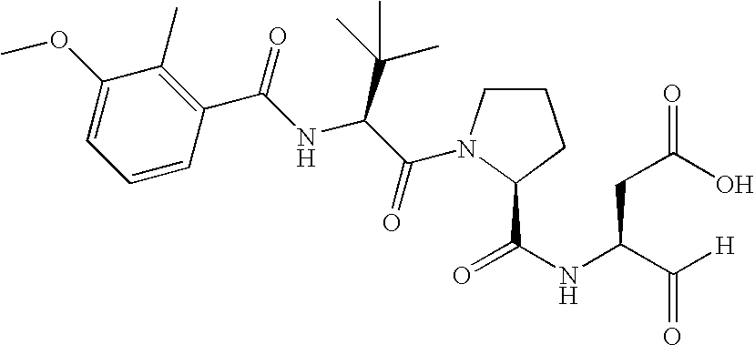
C1(OC)=CC=CC(C(NC(C(=O)N2CCCC2C(NC(C([H])=O)CC(O)=O)=O)C(C)(C)C)=O)=C1C
